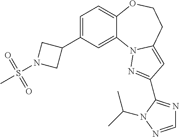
C1=C(C2CN(S(=O)(=O)C)C2)C=C2C(=C1)OCCC1=CC(C3=NC=NN3C(C)C)=NN21
